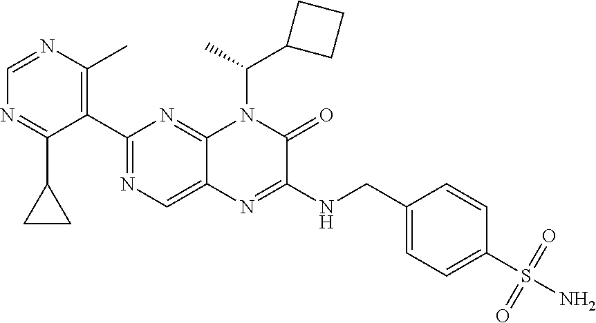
C1=NC(C)=C(C2=NC=C3C(=N2)N(C(C)C2CCC2)C(=O)C(NCC2=CC=C(S(N)(=O)=O)C=C2)=N3)C(C2CC2)=N1
